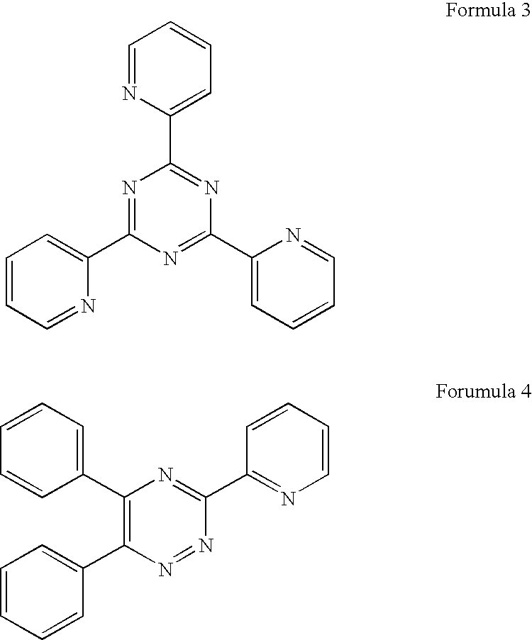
C1=NC(C2=NC(C3=CC=CC=N3)=NC(C3=CC=CC=N3)=N2)=CC=C1.C1=CC=CC(C2=C(C3=CC=CC=C3)N=C(C3=NC=CC=C3)N=N2)=C1
